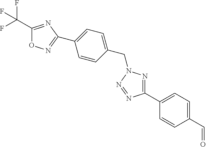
C1(C(F)(F)F)=NC(C2=CC=C(CN3N=C(C4=CC=C(C=O)C=C4)N=N3)C=C2)=NO1
